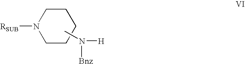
C1N([RSUB])CCCC1.CN([H])[Bnz]
